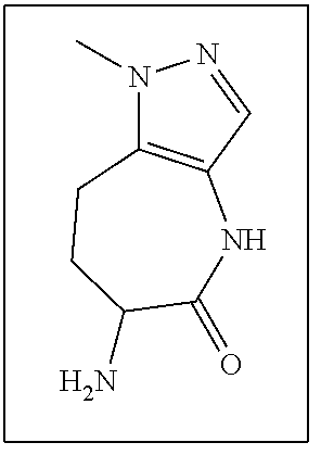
N1(C)C2=C(C=N1)NC(=O)C(N)CC2
